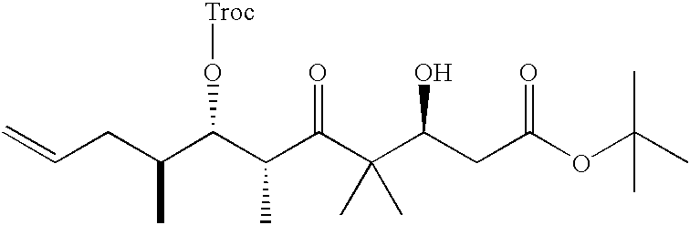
C=CCC(C(C(C(C(C(CC(OC(C)(C)C)=O)O)(C)C)=O)C)O[Troc])C
